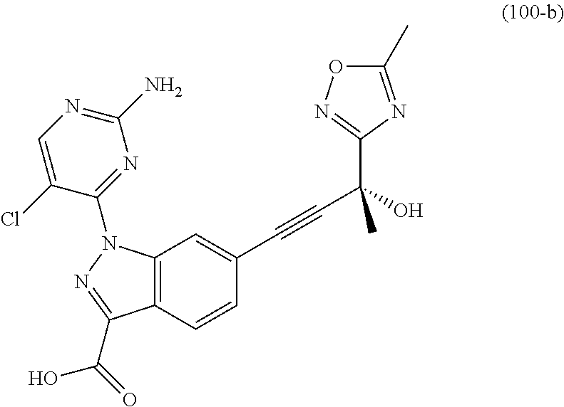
C12=C(C=CC(C#CC(C3=NOC(C)=N3)(O)C)=C1)C(C(=O)O)=NN2C1=NC(N)=NC=C1Cl
